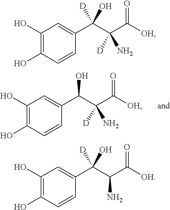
C1(O)=C(O)C=CC(C(C(C([OH])=O)([D])N)O)=C1.C1(O)=C(O)C=CC(C(C(C([OH])=O)([D])N)([D])O)=C1.C1(O)=C(O)C=CC(C(C(C([OH])=O)N)([D])O)=C1
